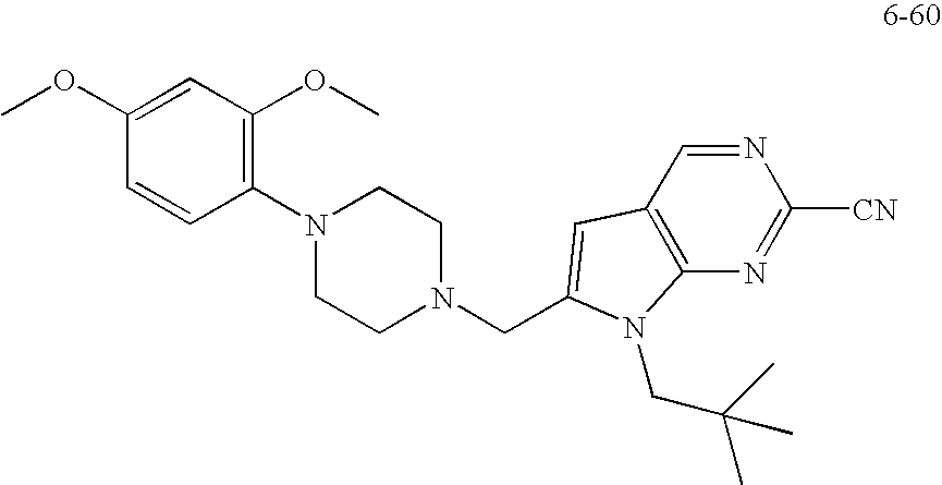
C1(N2CCN(CC3=CC4=C(N=C([CN])N=C4)N3CC(C)(C)C)CC2)=C(OC)C=C(OC)C=C1
